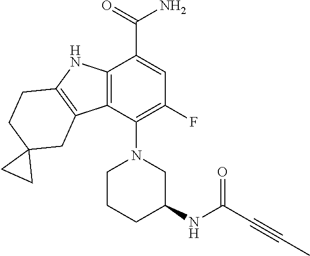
C12=C(C(N3CC(NC(C#CC)=O)CCC3)=C(F)C=C1C(N)=O)C1=C(N2)CCC2(C1)CC2
